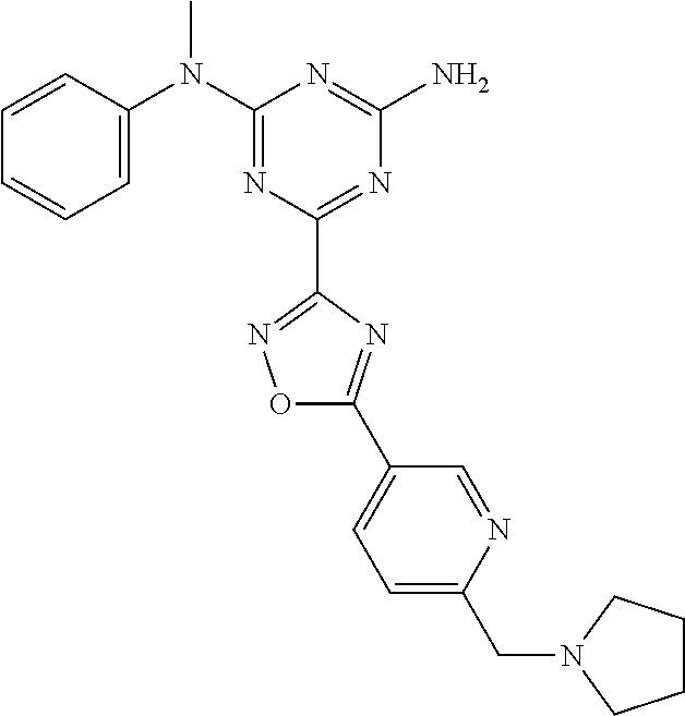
C1=CC(N(C2=NC(C3=NOC(C4=CC=C(CN5CCCC5)N=C4)=N3)=NC(N)=N2)C)=CC=C1
